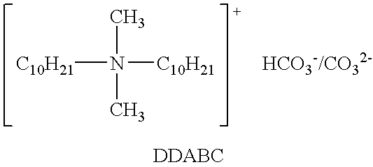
CN(C)([C10H21])[C10H21].[HCO3-/CO32-]
